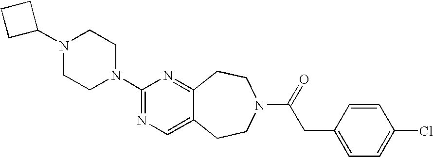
N1(C2CCC2)CCN(C2=NC=C3C(=N2)CCN(C(=O)CC2=CC=C(Cl)C=C2)CC3)CC1
